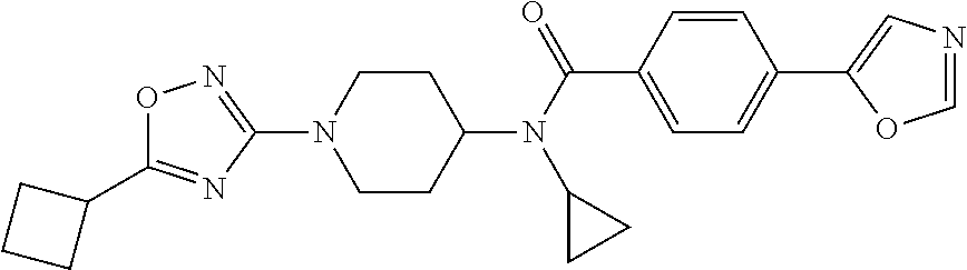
O1C(C2CCC2)=NC(N2CCC(N(C(=O)C3=CC=C(C4=CN=CO4)C=C3)C3CC3)CC2)=N1
